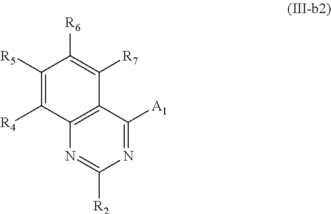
N1=C([A1])C2=C(N=C1[R2])C([R4])=C([R5])C([R6])=C2[R7]
